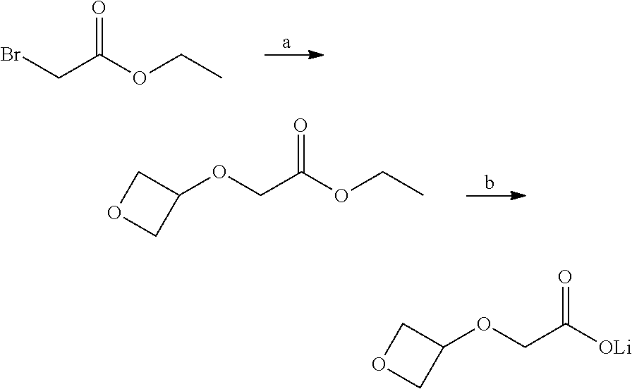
BrCC(OCC)=O.O(CC(OCC)=O)C1COC1.O(CC([OLi])=O)C1COC1
